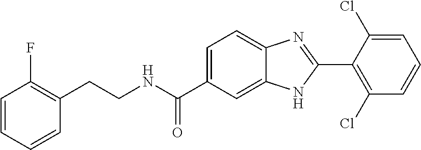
C1=CC=CC(CCNC(C2=CC=C3C(=C2)NC(C2=C(Cl)C=CC=C2Cl)=N3)=O)=C1F
